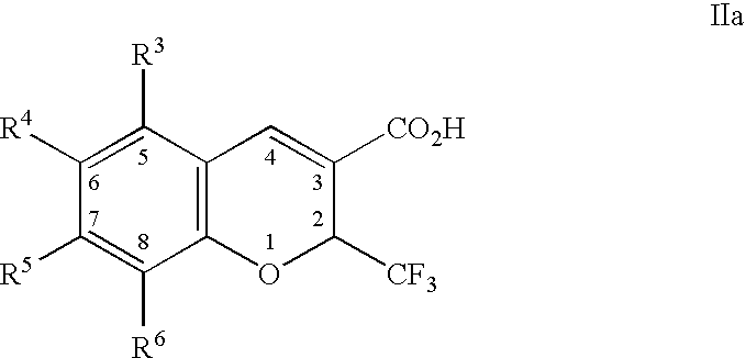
C1([R6])=C([R5])C([R4])=C([R3])C2=C1OC([CF3])C([CO2H])=C2
